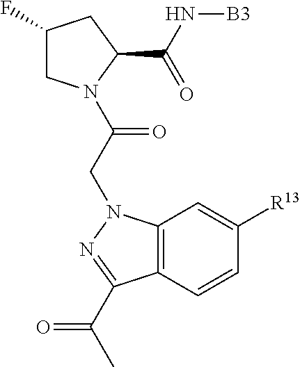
C1(F)CN(C(CN2C3=C(C=CC([R13])=C3)C(C(C)=O)=N2)=O)C(C(N[B3])=O)C1
